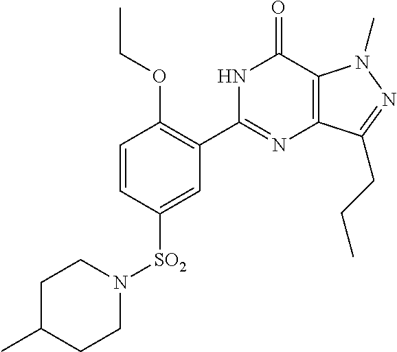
C1(C)CCN([SO2]C2=CC(C3=NC4=C(C(=O)N3)N(C)N=C4CCC)=C(OCC)C=C2)CC1
